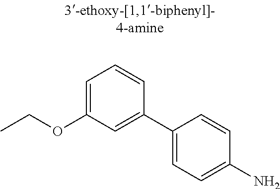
O(C1=CC=CC(C2=CC=C(N)C=C2)=C1)CC
